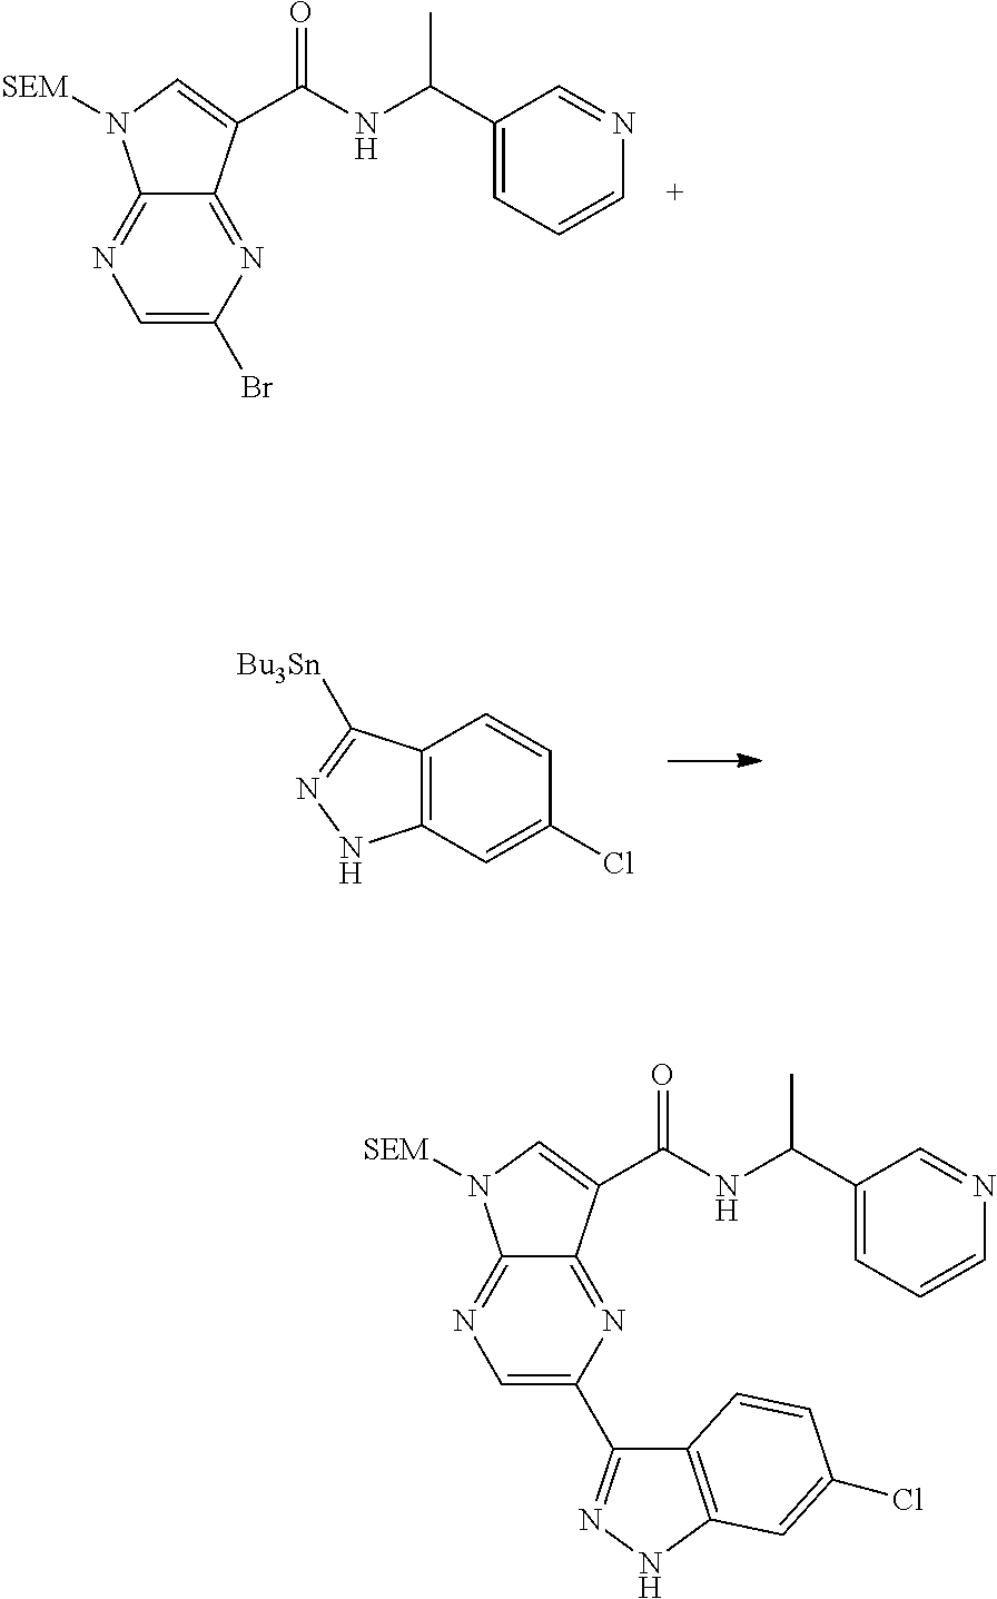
C12=C(C=C(Cl)C=C1)NN=C2[Bu3Sn].N1=C2C(=NC(Br)=C1)C(C(NC(C1=CC=CN=C1)C)=O)=CN2[SEM].N1=C2C(=NC(C3=NNC4=C3C=CC(Cl)=C4)=C1)C(C(NC(C1=CC=CN=C1)C)=O)=CN2[SEM]
